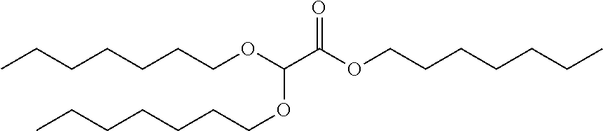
O=C(OCCCCCCC)C(OCCCCCCC)OCCCCCCC
